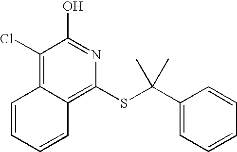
C1(Cl)=C2C(=C(SC(C3=CC=CC=C3)(C)C)N=C1O)C=CC=C2
